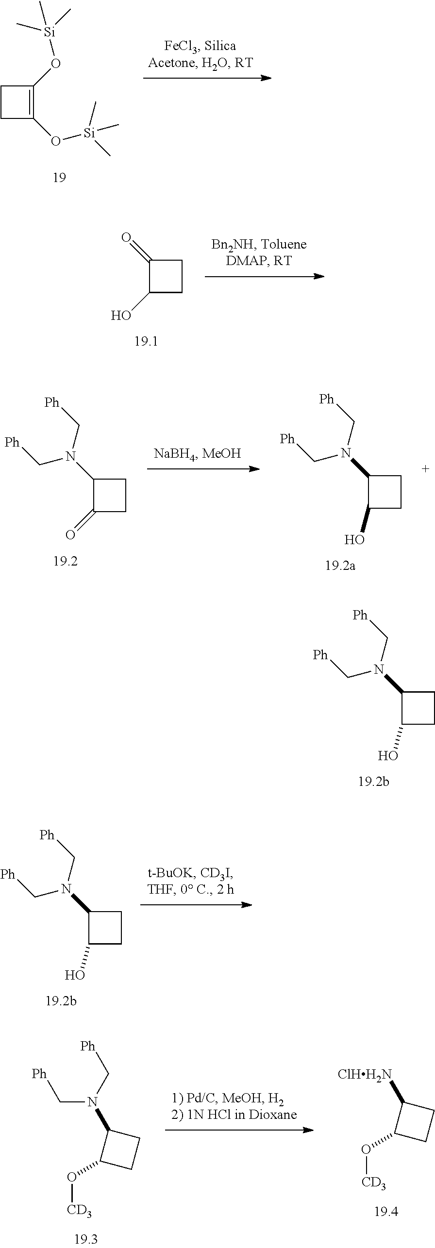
C1C(O[Si](C)(C)C)=C(O[Si](C)(C)C)C1.C1(N(C[Ph])C[Ph])CCC1=O.C1(N(C[Ph])C[Ph])CCC1O.C1(N(C[Ph])C[Ph])CCC1O.C1(N(C[Ph])C[Ph])CCC1O.C1(N(C[Ph])C[Ph])CCC1O[CD3].C1([ClHH2N])CCC1O[CD3].C1(O)CCC1=O
